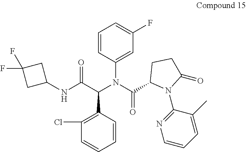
C1(F)=CC=CC(N(C(C2N(C3=NC=CC=C3C)C(=O)CC2)=O)C(C(NC2CC(F)(F)C2)=O)C2=C(Cl)C=CC=C2)=C1
